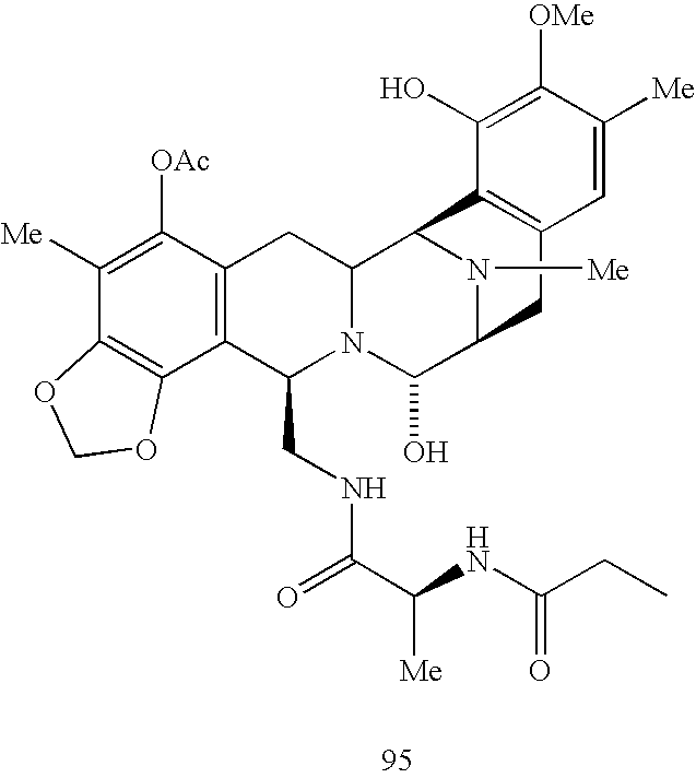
C1([Me])=C([OAc])C2=C(C3=C1OCO3)C(CNC(C(NC(CC)=O)[Me])=O)N1C(C2)C2N([Me])C(C1O)CC1=C2C(O)=C([OMe])C([Me])=C1
